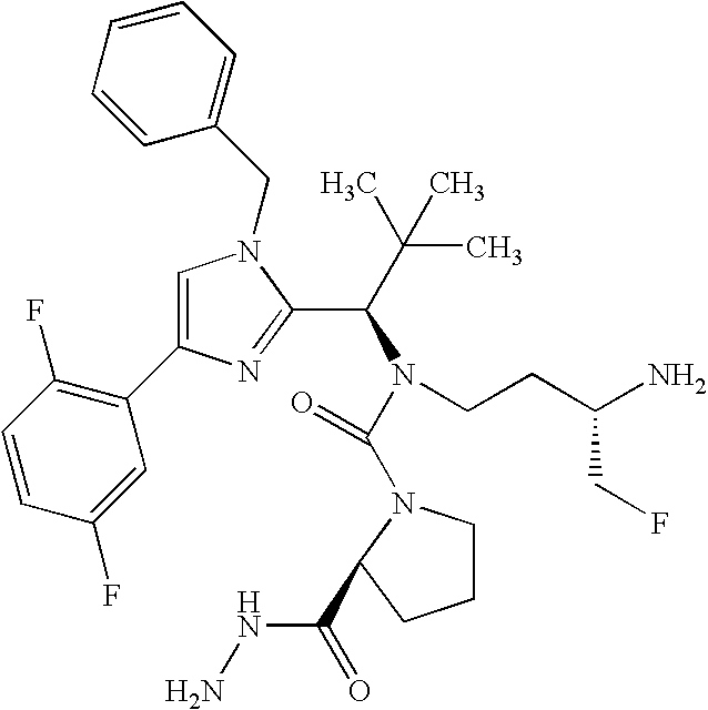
C1=CC(F)=CC(C2=CN(CC3=CC=CC=C3)C(C(C(C)(C)C)N(C(=O)N3CCCC3C(=O)NN)CCC(N)CF)=N2)=C1F
